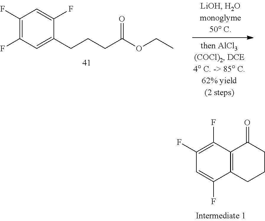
C1(F)=C(F)C=C(CCCC(OCC)=O)C(F)=C1.C12=C(C(F)=CC(F)=C1F)CCCC2=O
